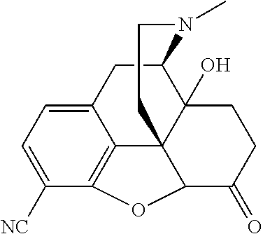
C12CC3=CC=C([NC])C4=C3C3(C1(O)CCC(=O)C3O4)CCN2C
